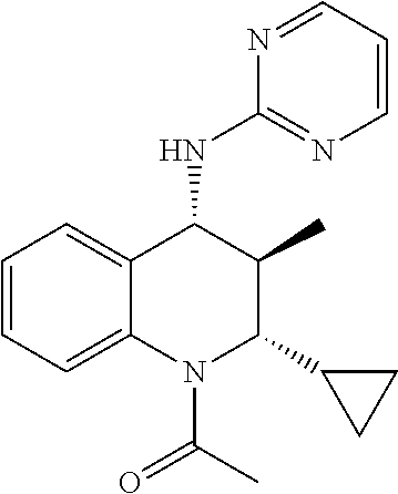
C1=CC=C2C(=C1)C(NC1=NC=CC=N1)C(C)C(C1CC1)N2C(C)=O
